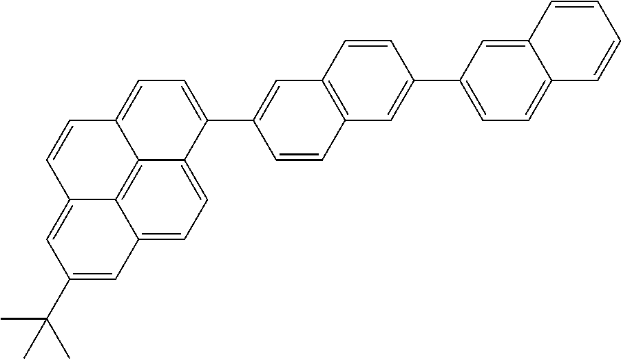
C1=CC2=CC=C(C3=CC4=C(C=C3)C=C(C3=CC=C5C6=C7C(=CC=C36)C=C(C(C)(C)C)C=C7C=C5)C=C4)C=C2C=C1
